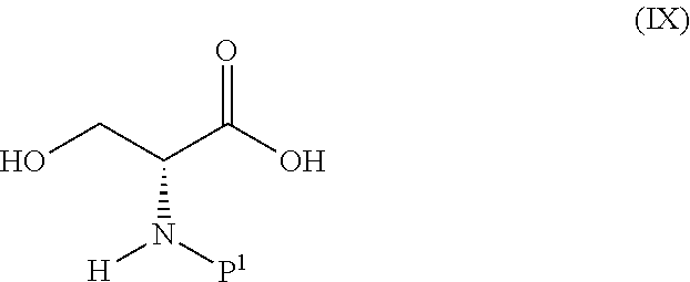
OCC(C(O)=O)N([P1])[H]
